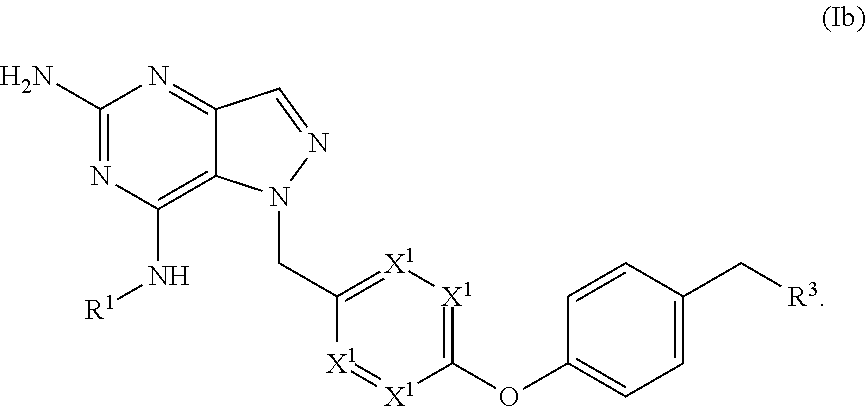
C12=NC(N)=NC(N[R1])=C1N(CC1=[X1][X1]=C(OC3=CC=C(C[R3])C=C3)[X1]=[X1]1)N=C2
